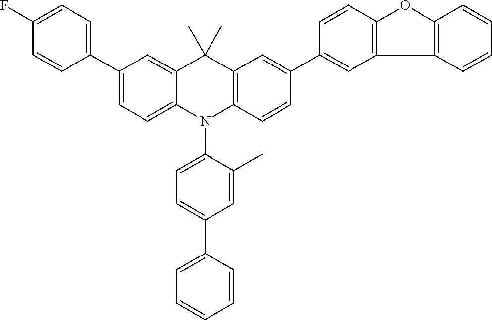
C1(C2=CC=C(F)C=C2)=CC=C2C(=C1)C(C)(C)C1=C(N2C2=CC=C(C3=CC=CC=C3)C=C2C)C=CC(C2=CC3=C(C=C2)OC2=C3C=CC=C2)=C1
